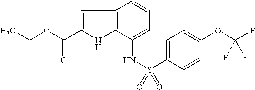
C12=C(C(NS(=O)(C3=CC=C(OC(F)(F)F)C=C3)=O)=CC=C1)NC(C(OCC)=O)=C2
